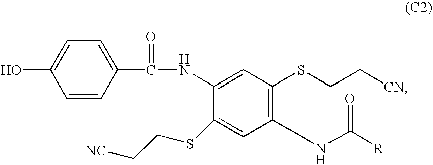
C1=C(NC(=O)C2=CC=C(O)C=C2)C(SCC[NC])=CC(NC(=O)[R])=C1SCC[CN]
